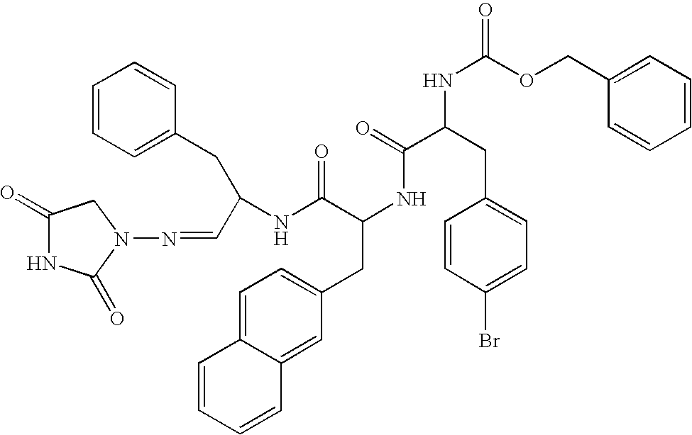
C1(=O)NC(=O)N(N=CC(NC(C(NC(C(CC2=CC=C(Br)C=C2)NC(=O)OCC2=CC=CC=C2)=O)CC2=CC=C3C(=C2)C=CC=C3)=O)CC2=CC=CC=C2)C1
